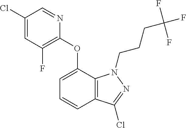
C1(Cl)=CC(F)=C(OC2=CC=CC3=C2N(CCCC(F)(F)F)N=C3Cl)N=C1
